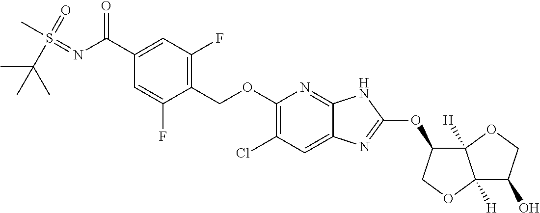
C1(COC2=C(Cl)C=C3C(=N2)NC(OC2C4([H])C([H])(OC2)C(O)CO4)=N3)=C(F)C=C(C(N=S(C)(=O)C(C)(C)C)=O)C=C1F
